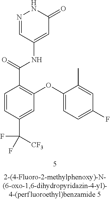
C1=CC(C(F)([CF3])F)=CC(OC2=CC=C(F)C=C2C)=C1C(=O)NC1=CC(=O)NN=C1
